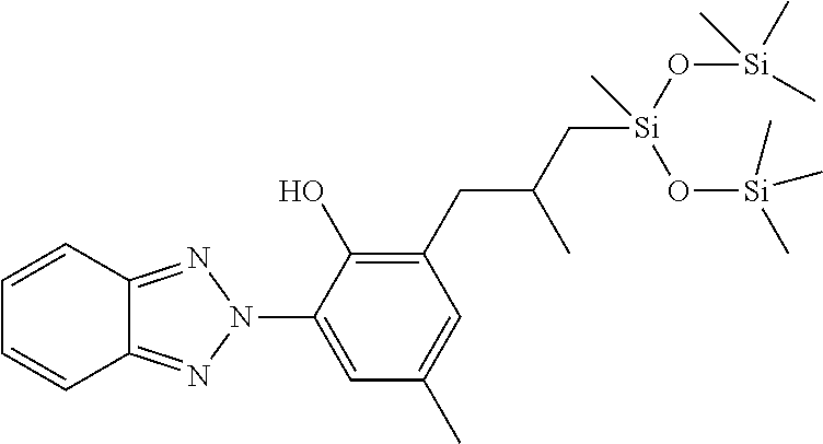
C12=NN(C3=CC(C)=CC(CC(C[Si](O[Si](C)(C)C)(C)O[Si](C)(C)C)C)=C3O)N=C1C=CC=C2
